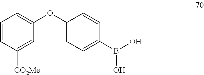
C1(OC2=CC=C(B(O)O)C=C2)=CC=CC([CO2Me])=C1
